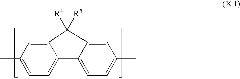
C1=C2C(=CC=C1C)C1=CC=C(C)C=C1C2([R4])[R5]
